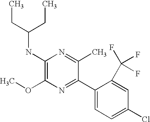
C1(NC(CC)CC)=C(OC)N=C(C2=CC=C(Cl)C=C2C(F)(F)F)C(C)=N1
